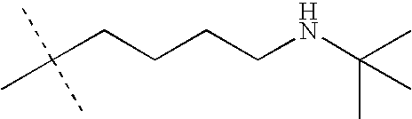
C(CCCCNC(C)(C)C)(C)(C)C
